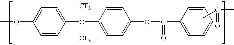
C1=CC(C([CF3])([CF3])C2=CC=C(OC(=O)C3=CC=CC=C3)C=C2)=CC=C1OC.CC(C)=O
